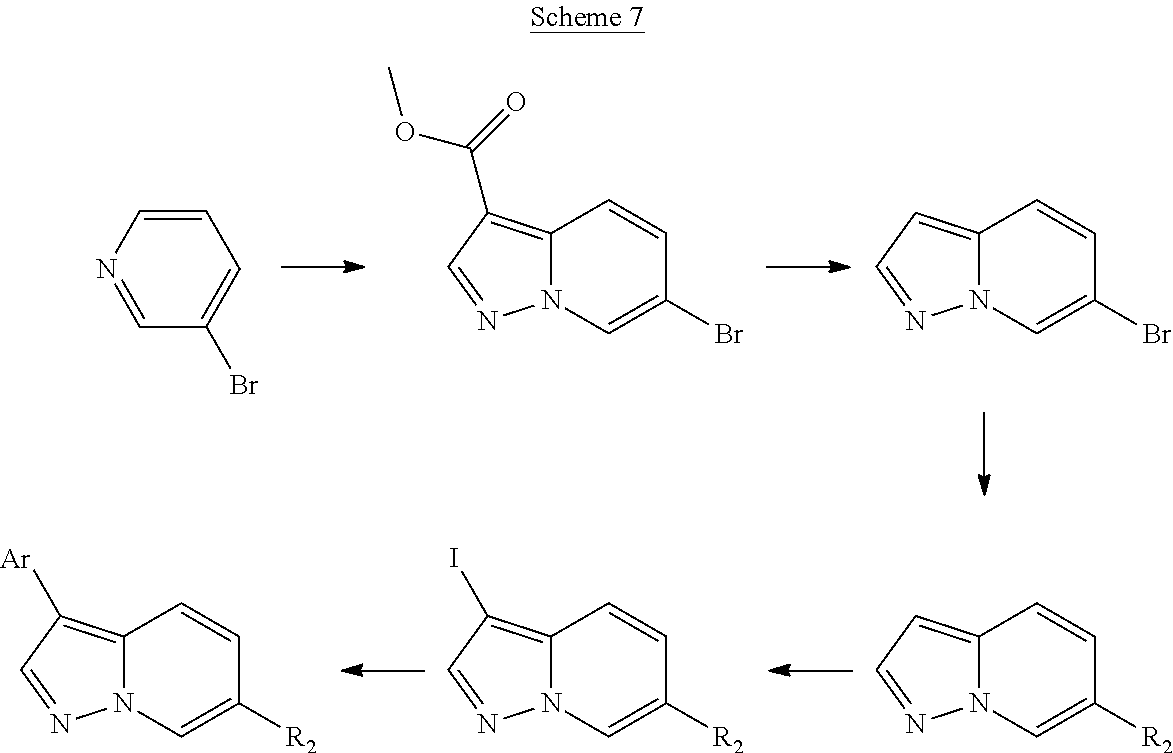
C1=CN=CC(Br)=C1.C12=C(C(OC)=O)C=NN1C=C(Br)C=C2.C12=CC=NN1C=C(Br)C=C2.C12=CC=NN1C=C([R2])C=C2.C12=C(I)C=NN1C=C([R2])C=C2.C12=C([Ar])C=NN1C=C([R2])C=C2
